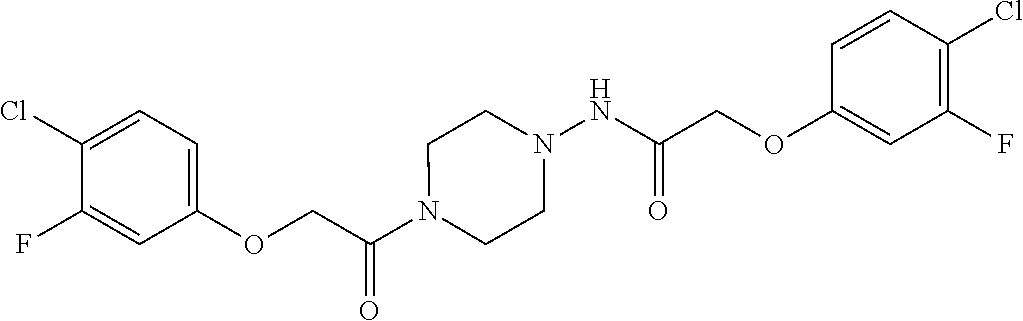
O(C1=CC=C(Cl)C(F)=C1)CC(N1CCN(NC(=O)COC2=CC(F)=C(Cl)C=C2)CC1)=O
